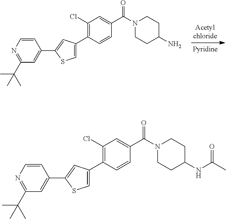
C1(Cl)=C(C2=CSC(C3=CC(C(C)(C)C)=NC=C3)=C2)C=CC(C(N2CCC(N)CC2)=O)=C1.C1(Cl)=C(C2=CSC(C3=CC(C(C)(C)C)=NC=C3)=C2)C=CC(C(N2CCC(NC(=O)C)CC2)=O)=C1
